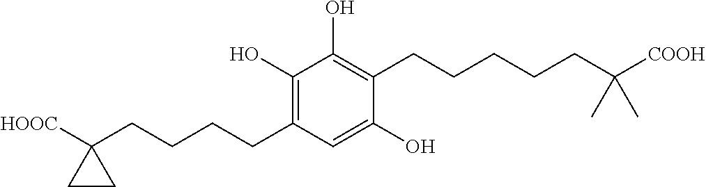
C1(O)=C(CCCCC2([HOOC])CC2)C=C(O)C(CCCCCC([COOH])(C)C)=C1O
